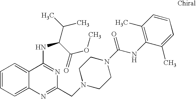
C1=CC=C2C(=C1)C(NC(C(C)C)C(=O)OC)=NC(CN1CCN(C(NC3=C(C)C=CC=C3C)=O)CC1)=N2
